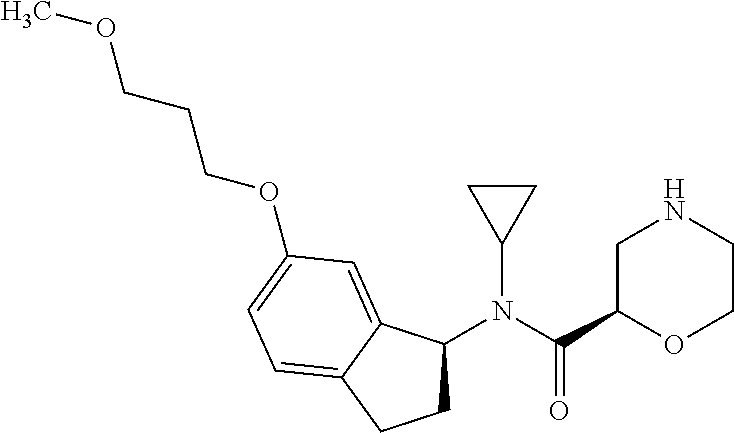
N(C(C1OCCNC1)=O)(C1CC1)C1CCC2=CC=C(OCCCOC)C=C12
